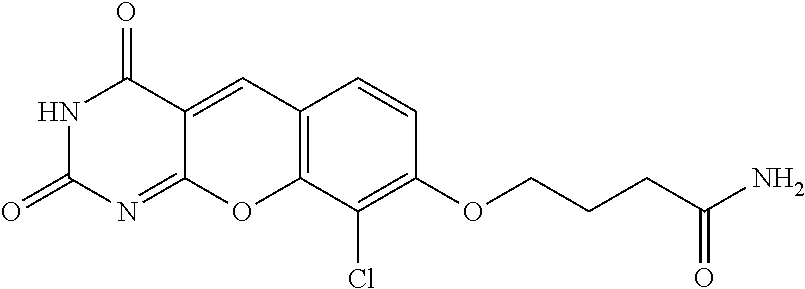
N1C(=O)N=C2C(=CC3=C(O2)C(Cl)=C(OCCCC(N)=O)C=C3)C1=O
